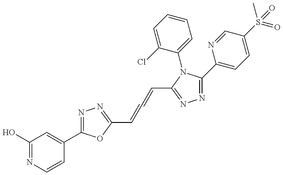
C1(O)=NC=CC(C2=NN=C(C=C=CC3=NN=C(C4=CC=C(S(C)(=O)=O)C=N4)N3C3=CC=CC=C3Cl)O2)=C1
